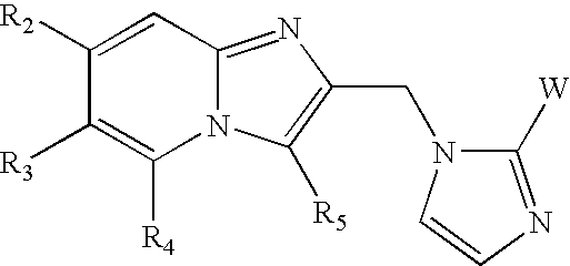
N12C(=NC(CN3C([W])=NC=C3)=C1[R5])C=C([R2])C([R3])=C2[R4]
